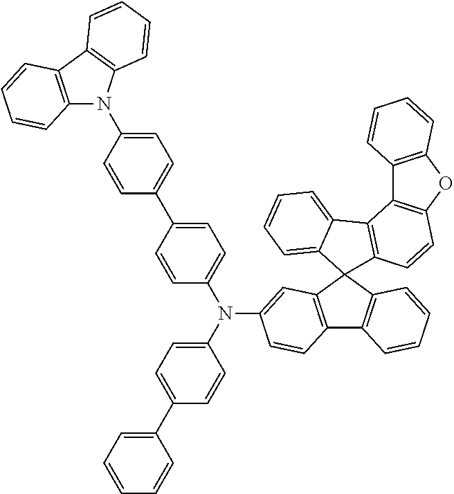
N(C1=CC=C(C2=CC=CC=C2)C=C1)(C1=CC=C(C2=CC=C(N3C4=C(C5=C3C=CC=C5)C=CC=C4)C=C2)C=C1)C1=CC2=C(C3=C(C24C2=C(C5=C(OC6=C5C=CC=C6)C=C2)C2=CC=CC=C24)C=CC=C3)C=C1
